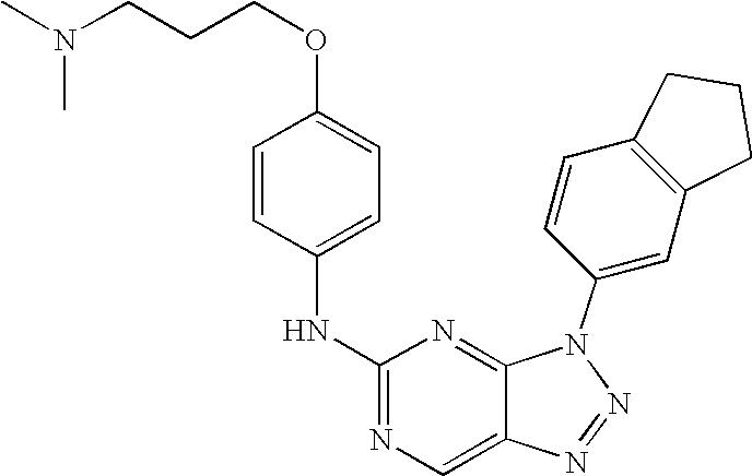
C1=CC(NC2=NC=C3C(=N2)N(C2=CC4=C(C=C2)CCC4)N=N3)=CC=C1OCCCN(C)C
